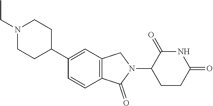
N1(CC)CCC(C2=CC3=C(C=C2)C(=O)N(C2CCC(=O)NC2=O)C3)CC1
